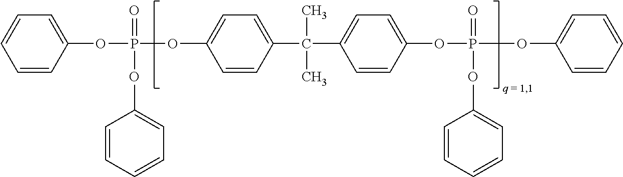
C1=C(OP(OC2=CC=C(C(C3=CC=C(OP(OC4=CC=CC=C4)(=O)OC4=CC=CC=C4)C=C3)(C)C)C=C2)(=O)OC2=CC=CC=C2)C=CC=C1
